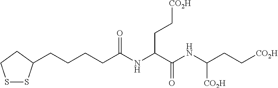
S1SC(CCCCC(NC(C(NC([CO2H])CC[CO2H])=O)CC[CO2H])=O)CC1
